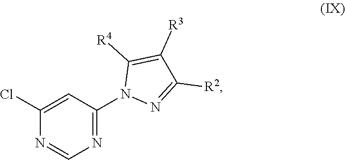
C1=C(Cl)N=CN=C1N1N=C([R2])C([R3])=C1[R4]
